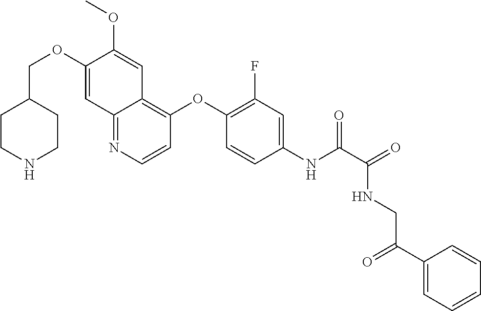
C1(OCC2CCNCC2)=CC2=NC=CC(OC3=C(F)C=C(NC(C(=O)NCC(=O)C4=CC=CC=C4)=O)C=C3)=C2C=C1OC
